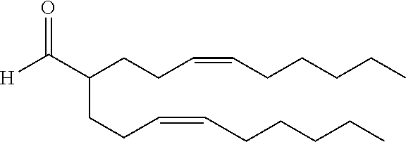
C(CCC=CCCCCC)(CCC=CCCCCC)C([H])=O
